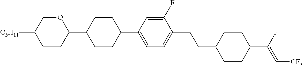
C1CC(C2CCC(C3=CC=C(CCC4CCC(C(F)=C[CF3])CC4)C(F)=C3)CC2)OCC1[C5H11]
